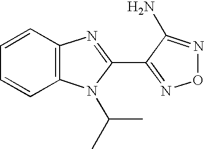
C1=CC2=C(C=C1)N(C(C)C)C(C1=NON=C1N)=N2
